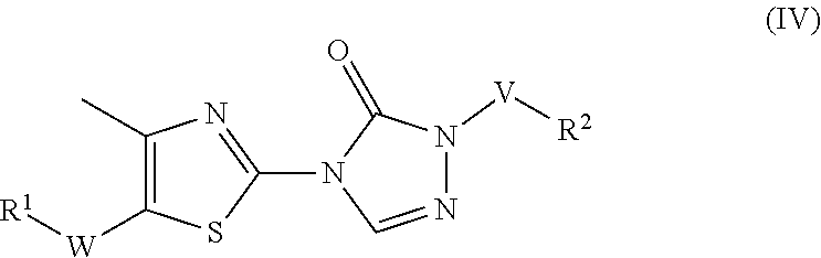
C1(C)=C([W][R1])SC(N2C=NN([V][R2])C2=O)=N1
